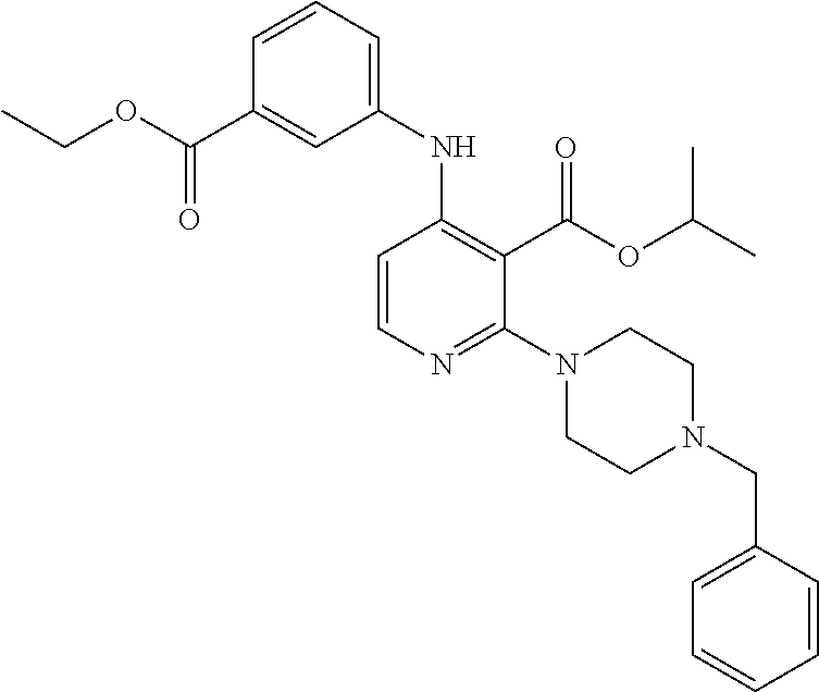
C1(NC2=C(C(OC(C)C)=O)C(N3CCN(CC4=CC=CC=C4)CC3)=NC=C2)=CC=CC(C(OCC)=O)=C1
